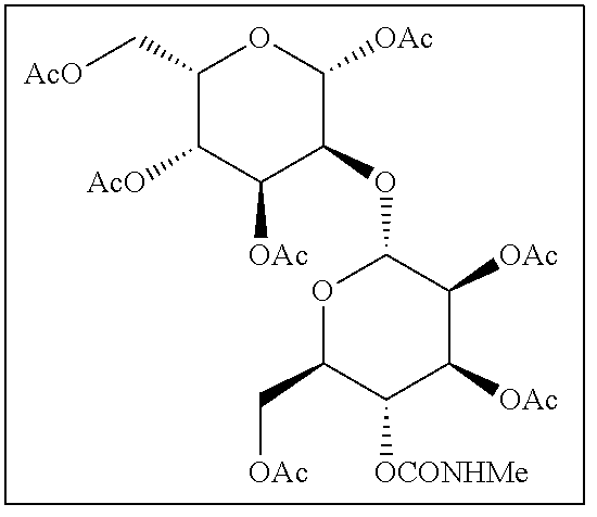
C1(C[AcO])C([AcO])C([OAc])C(OC2OC(C[OAc])C([OCONHMe])C([OAc])C2[OAc])C([OAc])O1
